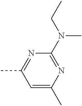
N1=C(C)C=C(C)N=C1N(CC)C
